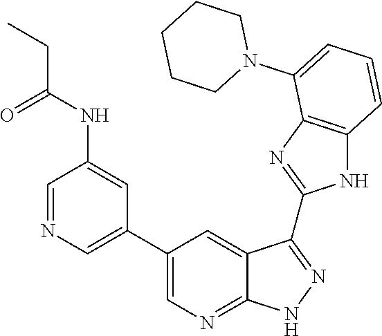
C1=NC=C(C2=CN=C3C(=C2)C(C2=NC4=C(N2)C=CC=C4N2CCCCC2)=NN3)C=C1NC(CC)=O
